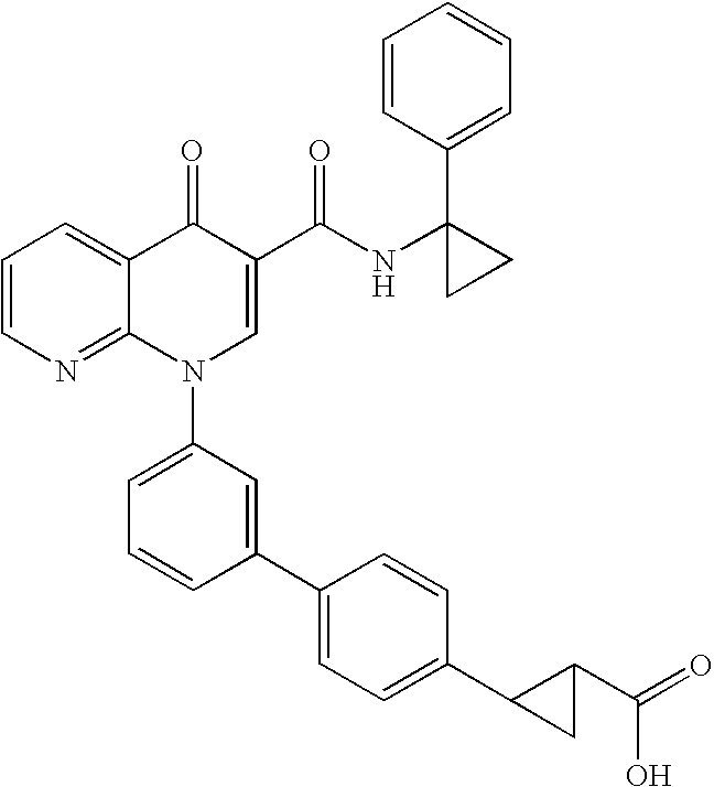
C1=CN=C2C(=C1)C(=O)C(C(NC1(C3=CC=CC=C3)CC1)=O)=CN2C1=CC=CC(C2=CC=C(C3C(C(=O)O)C3)C=C2)=C1
